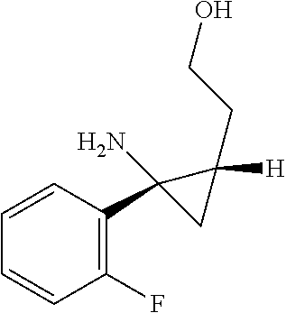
C1(F)=C(C2(N)CC2([H])CCO)C=CC=C1
